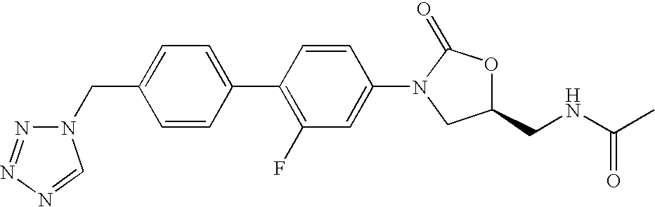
N1(CC2=CC=C(C3=C(F)C=C(N4CC(CNC(C)=O)OC4=O)C=C3)C=C2)N=NN=C1
